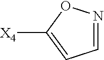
C1([X4])=CC=NO1
